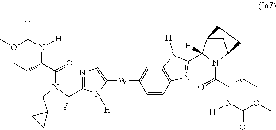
COC(N([H])C(C(=O)N1CC2(CC1C1=NC=C([W]C3=CC4=C(C=C3)N=C(C3([H])C5CC(N3C(C(C(C)C)N(C(OC)=O)[H])=O)CC5)N4[H])N1[H])CC2)C(C)C)=O
